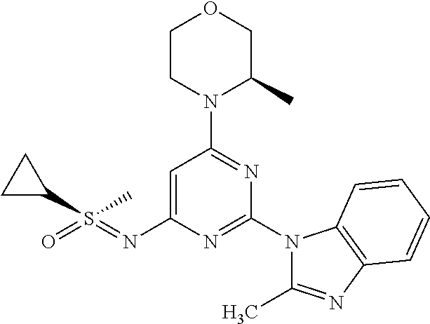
C1=C(N=S(C2CC2)(C)=O)N=C(N2C(C)=NC3=C2C=CC=C3)N=C1N1C(C)COCC1
